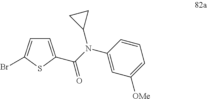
C1=C(C(N(C2=CC([OMe])=CC=C2)C2CC2)=O)SC(Br)=C1
